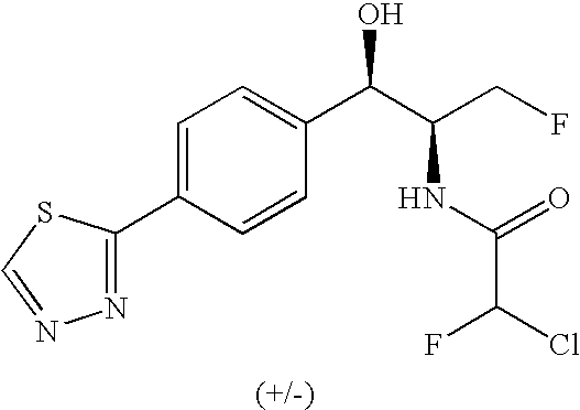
C1=C(C2=NN=CS2)C=CC(C(C(CF)NC(=O)C(Cl)F)O)=C1
